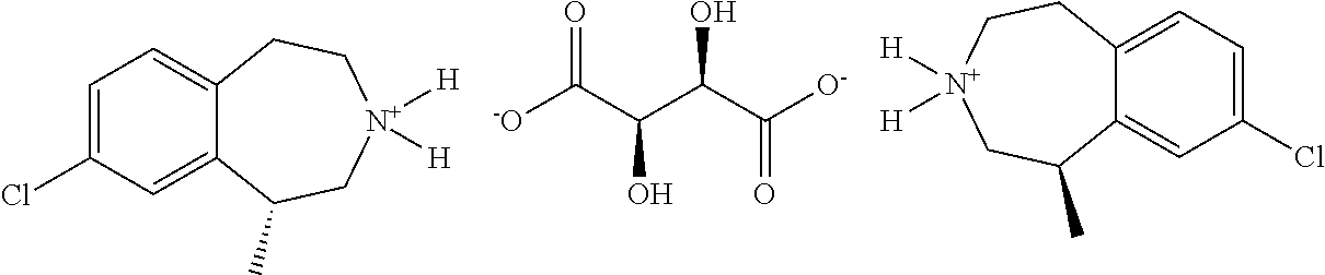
C1=C(Cl)C=C2C(=C1)CC[N+]([H])([H])CC2C.C1=C(Cl)C=C2C(=C1)CC[N+]([H])([H])CC2C.[-O]C(C(C(C([O-])=O)O)O)=O
